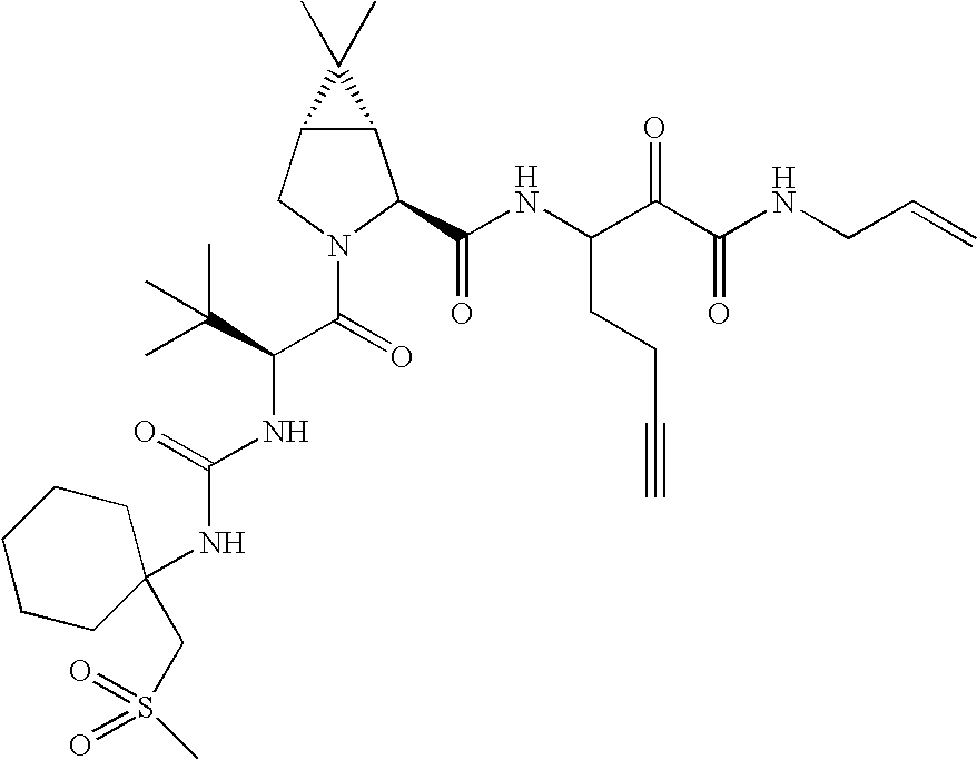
C12C(CN(C(C(NC(=O)NC3(CS(=O)(=O)C)CCCCC3)C(C)(C)C)=O)C1C(NC(C(C(NCC=C)=O)=O)CCC#C)=O)C2(C)C
